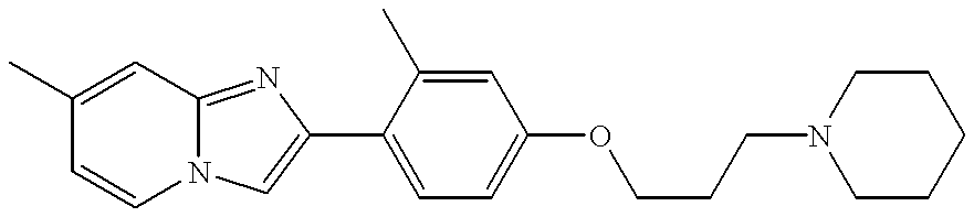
C1=CN2C(=NC(C3=CC=C(OCCCN4CCCCC4)C=C3C)=C2)C=C1C
